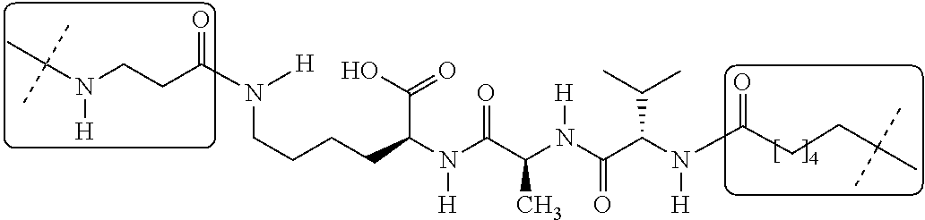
C(CCCC(N(C(C(N(C(C(N(C(CCC(C)(C)C)=O)[H])C(C)C)=O)[H])C)=O)[H])C(=O)O)N(C(CCN(C(C)(C)C)[H])=O)[H]
